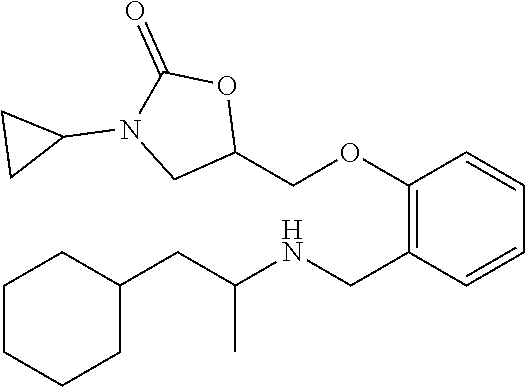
C1(CC(NCC2=C(OCC3OC(=O)N(C4CC4)C3)C=CC=C2)C)CCCCC1
